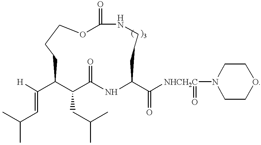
[H]C(C1C(CC(C)C)C(=O)NC(C([NHCH2C](N2CCOCC2)=O)=O)CCNC(=O)OCCC1)=CC(C)C
